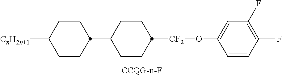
C1CC(C2CCC([CnH2n+1])CC2)CCC1[CF2]OC1=CC(F)=C(F)C=C1
